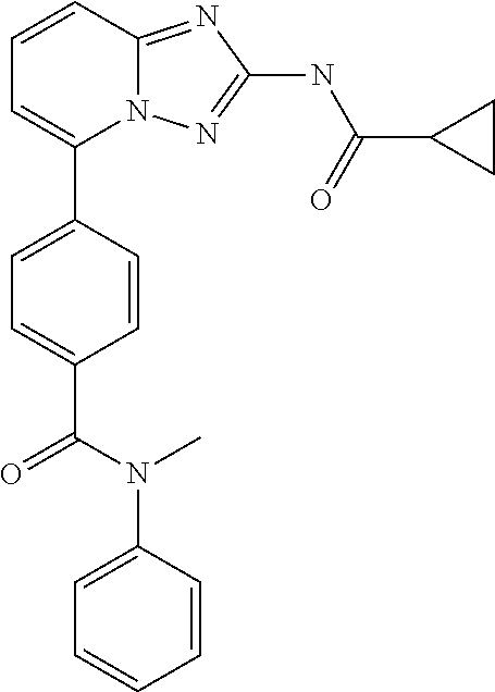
C1=CC2=NC(NC(=O)C3CC3)=NN2C(C2=CC=C(C(N(C)C3=CC=CC=C3)=O)C=C2)=C1
